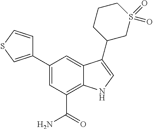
C1(C2=CSC=C2)=CC(C(N)=O)=C2C(=C1)C(C1CS(=O)(=O)CCC1)=CN2
